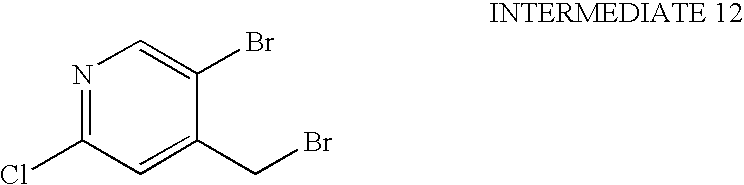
N1=C(Cl)C=C(CBr)C(Br)=C1
